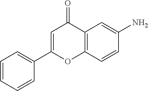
C1=CC=C(C2=CC(=O)C3=C(C=CC(N)=C3)O2)C=C1
